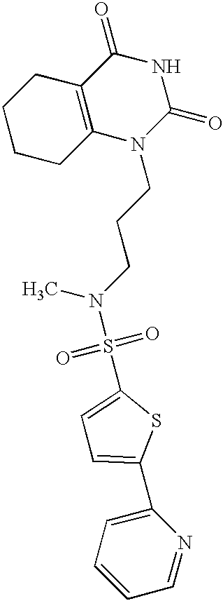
C1CCC2=C(C1)C(=O)NC(=O)N2CCCN(C)S(=O)(=O)C1=CC=C(C2=CC=CC=N2)S1
